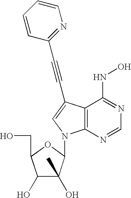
C1(O)C(O)(C)C(N2C3=C(C(NO)=NC=N3)C(C#CC3=NC=CC=C3)=C2)OC1CO
